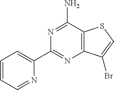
N1=C(C2=CC=CC=N2)N=C(N)C2=C1C(Br)=CS2
